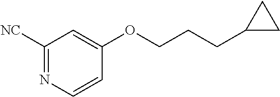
C1([NC])=NC=CC(OCCCC2CC2)=C1
